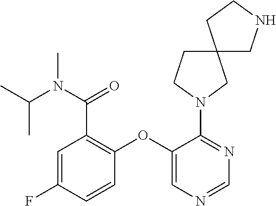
N1(C2=NC=NC=C2OC2=C(C(N(C(C)C)C)=O)C=C(F)C=C2)CC2(CC1)CNCC2
